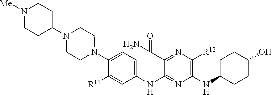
C1(N2CCN(C3CCN([Me])CC3)CC2)=CC=C(NC2=NC(NC3CCC(O)CC3)=C([R12])N=C2C(N)=O)C=C1[R11]
